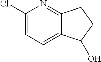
C1(Cl)=CC=C2C(=N1)CCC2O
